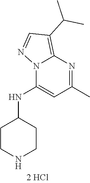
C1CNCCC1NC1=CC(C)=NC2=C(C(C)C)C=NN12
